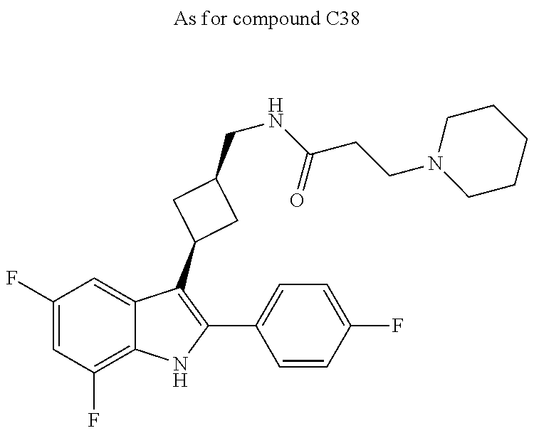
C1(F)=CC(F)=C2C(=C1)C(C1CC(CNC(CCN3CCCCC3)=O)C1)=C(C1=CC=C(F)C=C1)N2
